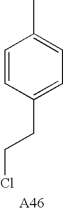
C1=CC(CCCl)=CC=C1C
